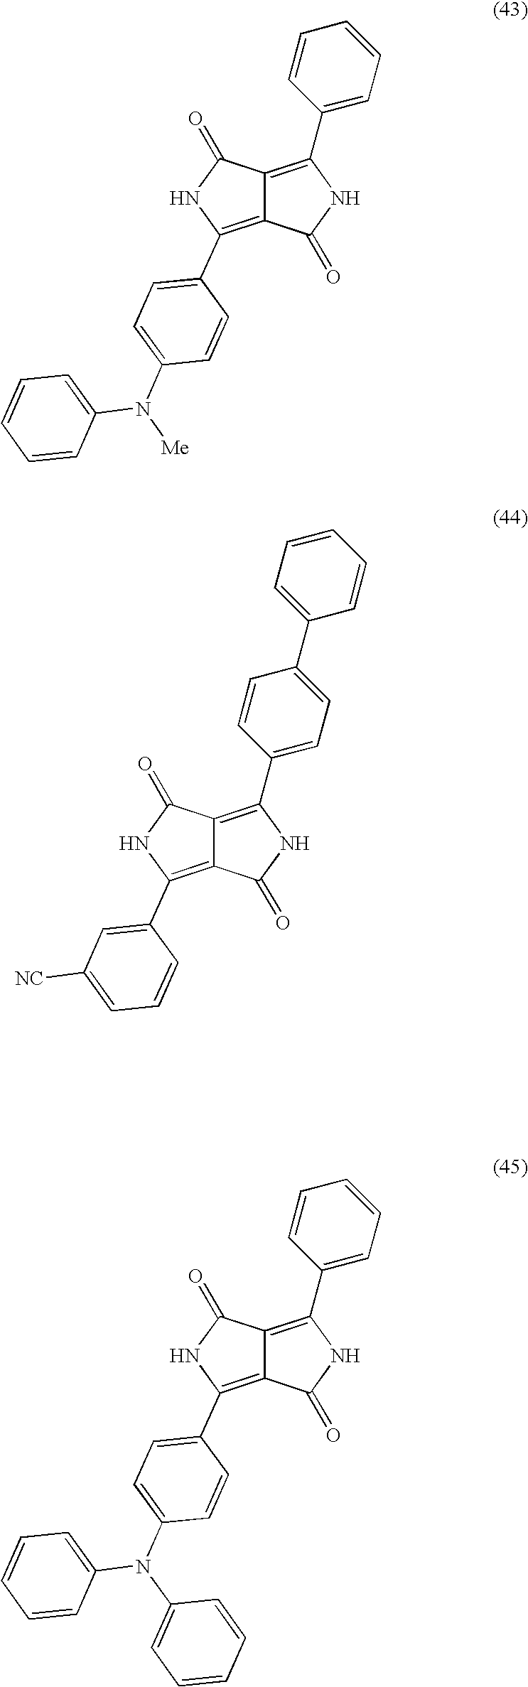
C12=C(C3=CC=C(N([Me])C4=CC=CC=C4)C=C3)NC(=O)C1=C(C1=CC=CC=C1)NC2=O.C12=C(C3=CC([NC])=CC=C3)NC(=O)C1=C(C1=CC=C(C3=CC=CC=C3)C=C1)NC2=O.C12=C(C3=CC=C(N(C4=CC=CC=C4)C4=CC=CC=C4)C=C3)NC(=O)C1=C(C1=CC=CC=C1)NC2=O
